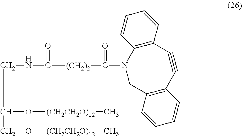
C(C(O[(CH2CH2O)12]C)CO[(CH2CH2O)12]C)NC([(CH2)2]C(=O)N1C2=C(C=CC=C2)C#CC2=C(C1)C=CC=C2)=O
